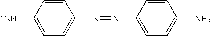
C1=C(N)C=CC(N=NC2=CC=C([O2N])C=C2)=C1
